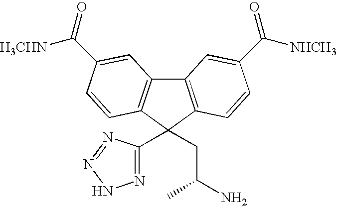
C12=C(C(CC(N)C)(C3=NNN=N3)C3=C1C=C(C(=O)[H3CHN])C=C3)C=CC(C([NHCH3])=O)=C2
